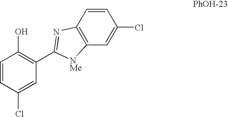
C1=CC(Cl)=CC(C2=NC3=C(C=C(Cl)C=C3)[NMe]2)=C1O
